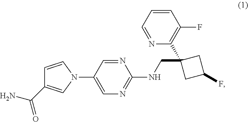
C1=CN(C2=CN=C(NCC3(C4=C(F)C=CC=N4)CC(F)C3)N=C2)C=C1C(N)=O
